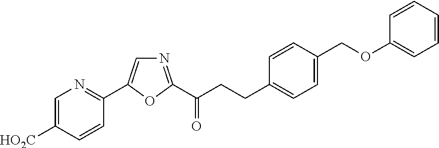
C1=C([HO2C])C=CC(C2=CN=C(C(CCC3=CC=C(COC4=CC=CC=C4)C=C3)=O)O2)=N1
